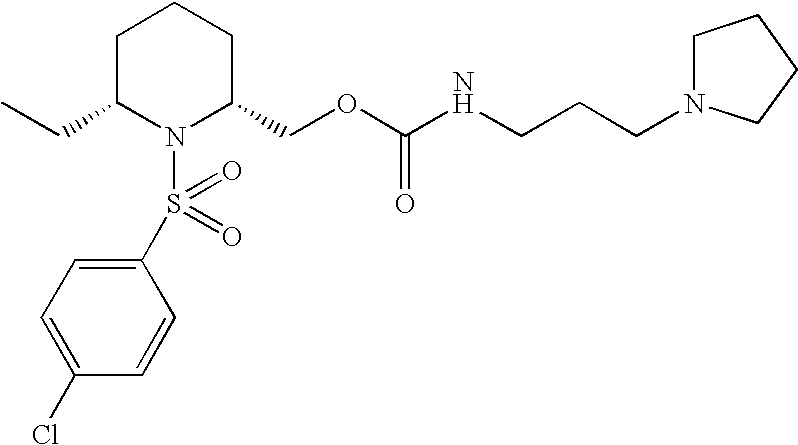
C1C(CC)N(S(C2=CC=C(Cl)C=C2)(=O)=O)C(COC(=O)NCCCN2CCCC2)CC1
